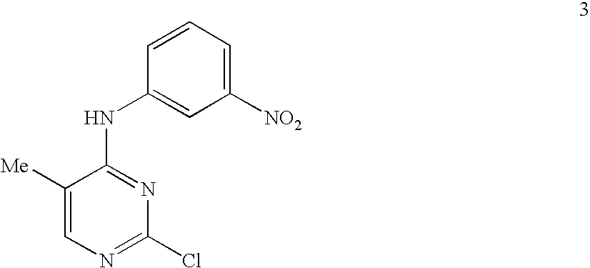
C1=CC=C([NO2])C=C1NC1=NC(Cl)=NC=C1[Me]
